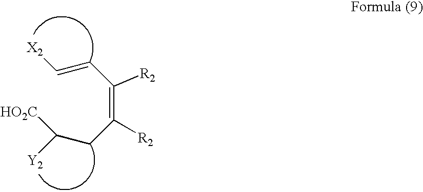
C(=C([R2])CC([Y2])[HO2C])(C=C[X2])[R2]
